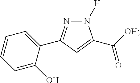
N1=C(C2=CC=CC=C2O)C=C(C([OH])=O)N1[H]
